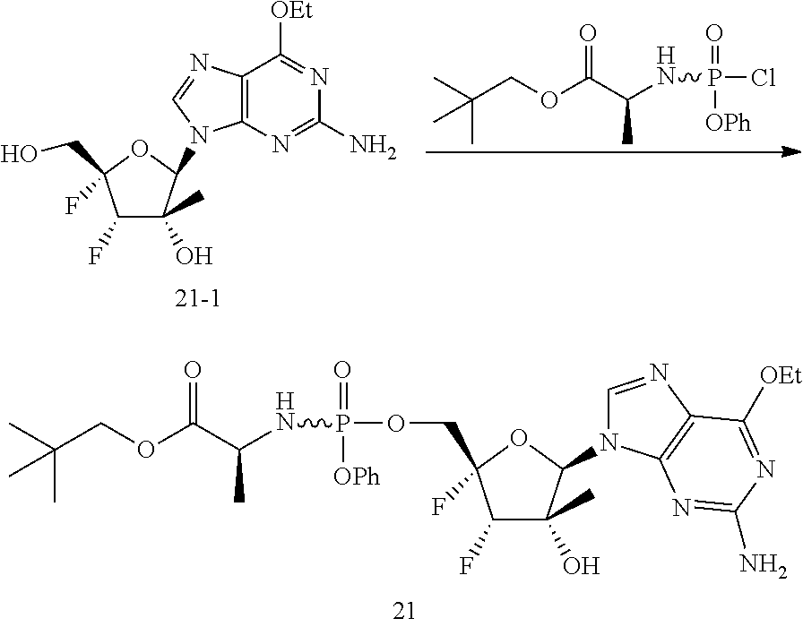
CC(COC(C(NP(Cl)(=O)[OPh])C)=O)(C)C.C1(F)C(C)(O)C(N2C=NC3=C2N=C(N)N=C3[OEt])OC1(CO)F.CC(COC(C(NP(=O)([OPh])OCC1(F)C(F)C(C)(O)C(N2C=NC3=C2N=C(N)N=C3[OEt])O1)C)=O)(C)C
